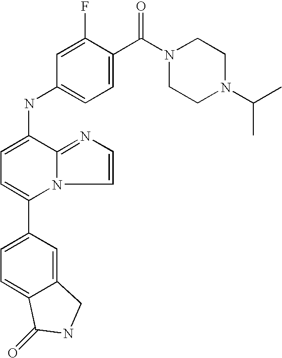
C1(C2=CC=C3C(=C2)CNC3=O)=CC=C(NC2=CC=C(C(N3CCN(C(C)C)CC3)=O)C(F)=C2)C2=NC=CN12
